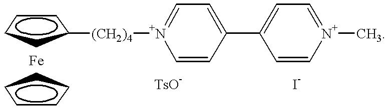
C1=C[N+](C)=CC=C1C1=CC=[N+]([(CH2)4]C2CCCC2)C=C1.[Fe].C1CCCC1
